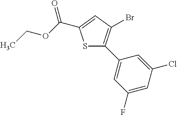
C(OCC)(=O)C1=CC(Br)=C(C2=CC(F)=CC(Cl)=C2)S1
